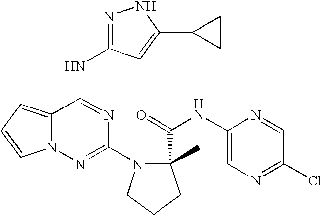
C1(N2CCCC2(C(=O)NC2=CN=C(Cl)C=N2)C)=NN2C(=CC=C2)C(NC2=NNC(C3CC3)=C2)=N1
